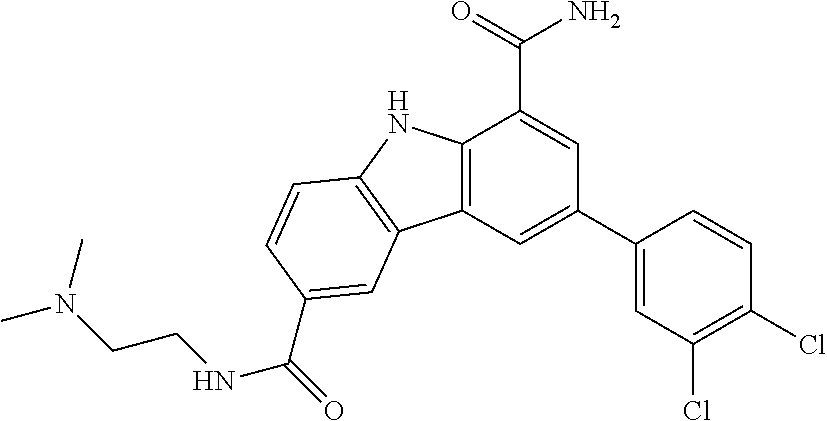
C12=C(C=C(C3=CC(Cl)=C(Cl)C=C3)C=C1C(=O)N)C1=C(N2)C=CC(C(=O)NCCN(C)C)=C1
